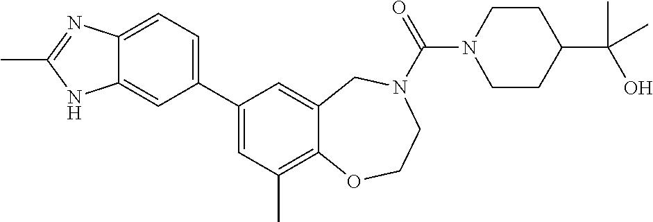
C12=CC=C(C3=CC(C)=C4C(=C3)CN(C(=O)N3CCC(C(C)(O)C)CC3)CCO4)C=C1NC(C)=N2
